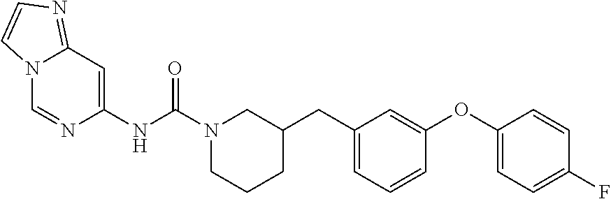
N12C=NC(NC(N3CCCC(CC4=CC=CC(OC5=CC=C(F)C=C5)=C4)C3)=O)=CC1=NC=C2
